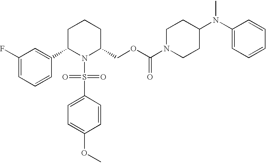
C1(F)=CC=CC(C2N(S(C3=CC=C(OC)C=C3)(=O)=O)C(COC(N3CCC(N(C4=CC=CC=C4)C)CC3)=O)CCC2)=C1
